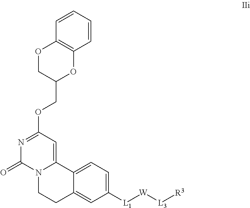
C1=C2C(=CC([L1][W][L3][R3])=C1)CCN1C2=CC(OCC2OC3=C(OC2)C=CC=C3)=NC1=O
